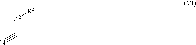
C([A2][R5])#N
